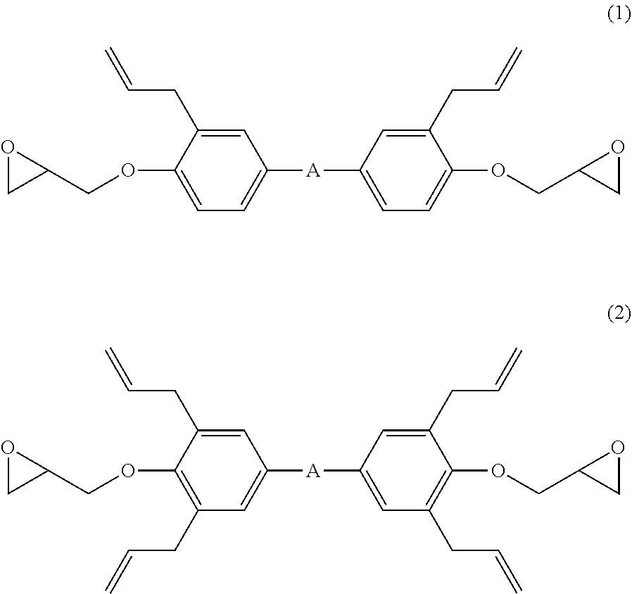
C1([A]C2=CC=C(OCC3CO3)C(CC=C)=C2)=CC=C(OCC2OC2)C(CC=C)=C1.C1([A]C2=CC(CC=C)=C(OCC3CO3)C(CC=C)=C2)=CC(CC=C)=C(OCC2OC2)C(CC=C)=C1
